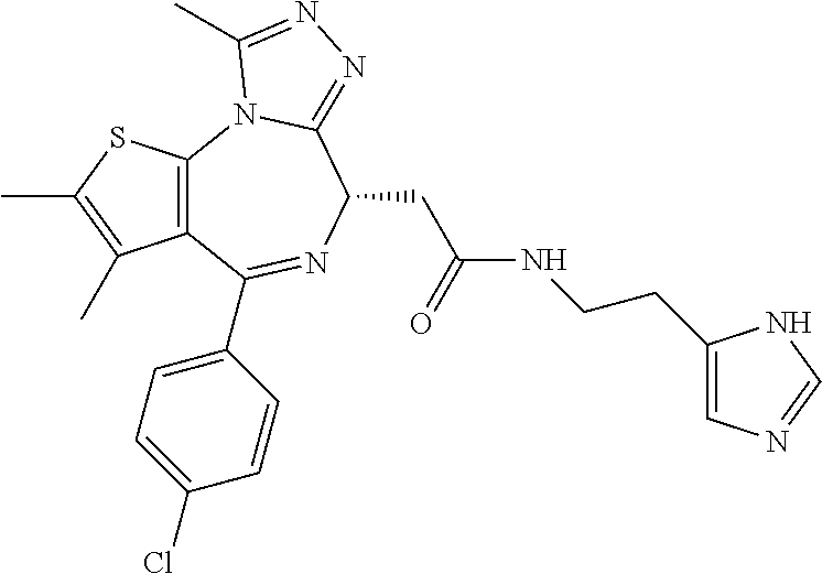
C12=C(C(C3=CC=C(Cl)C=C3)=NC(CC(NCCC3=CN=CN3)=O)C3=NN=C(C)N13)C(C)=C(C)S2
